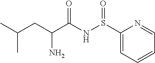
S(NC(C(CC(C)C)N)=O)(=O)C1=CC=CC=N1
